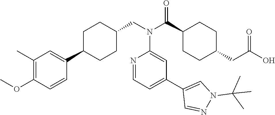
C1(C)=C(OC)C=CC(C2CCC(CN(C(C3CCC(CC(O)=O)CC3)=O)C3=CC(C4=CN(C(C)(C)C)N=C4)=CC=N3)CC2)=C1
